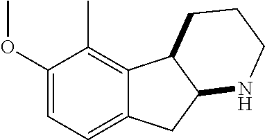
C1(OC)=CC=C2C(=C1C)C1C(C2)NCCC1
